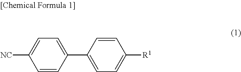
C1=CC(C2=CC=C([R1])C=C2)=CC=C1[NC]
